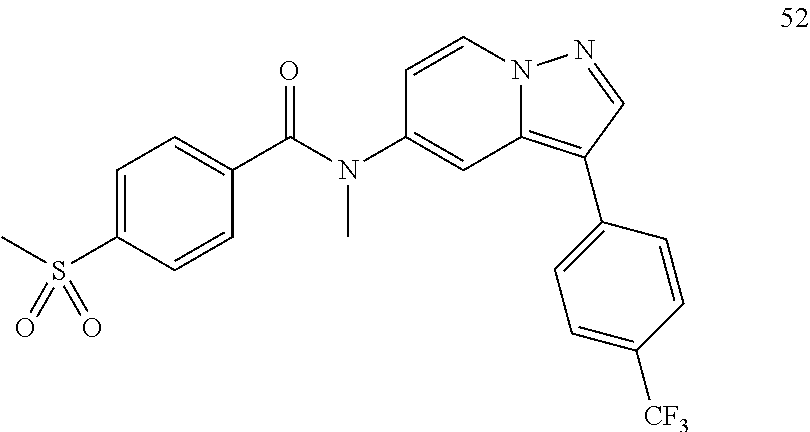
C1=CN2C(=C(C3=CC=C([CF3])C=C3)C=N2)C=C1N(C(C1=CC=C(S(C)(=O)=O)C=C1)=O)C
